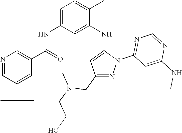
N1=CC(C(C)(C)C)=CC(C(NC2=CC=C(C)C(NC3=CC(CN(CCO)C)=NN3C3=NC=NC(NC)=C3)=C2)=O)=C1
